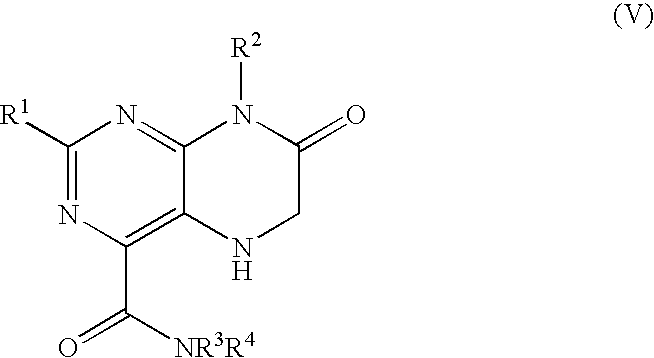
C1([R1])=NC(C([NR3R4])=O)=C2C(=N1)N([R2])C(=O)CN2
